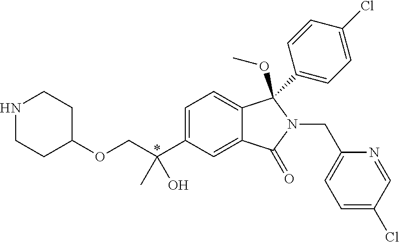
C(C(C1=CC=C2C(=C1)C(=O)N(CC1=CC=C(Cl)C=N1)C2(C1=CC=C(Cl)C=C1)OC)(O)C)OC1CCNCC1
